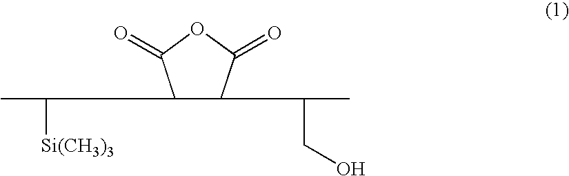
CC([Si(CH3)3])C1C(C(CO)C)C(=O)OC1=O
